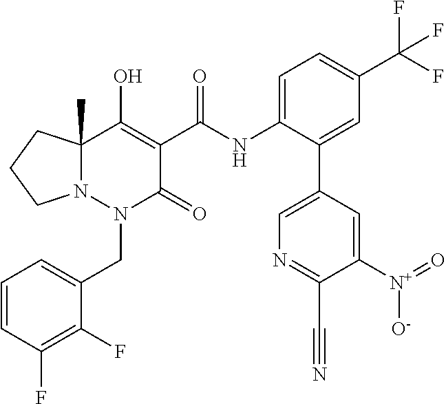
C1=CC(F)=C(F)C(CN2C(=O)C(C(=O)NC3=CC=C(C(F)(F)F)C=C3C3=CN=C(C#N)C([N+](=O)[O-])=C3)=C(O)C3(C)N2CCC3)=C1
